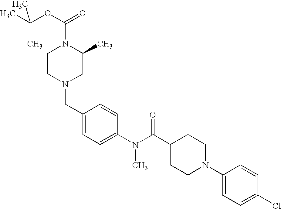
CC(OC(=O)N1CCN(CC2=CC=C(N(C(C3CCN(C4=CC=C(Cl)C=C4)CC3)=O)C)C=C2)CC1C)(C)C
